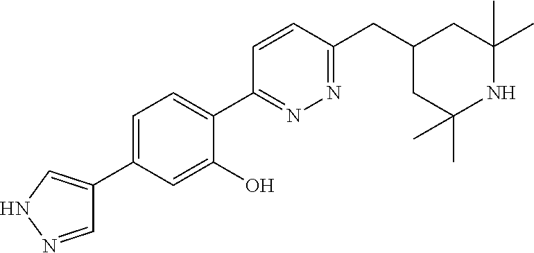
C1=NNC=C1C1=CC=C(C2=NN=C(CC3CC(C)(C)NC(C)(C)C3)C=C2)C(O)=C1
